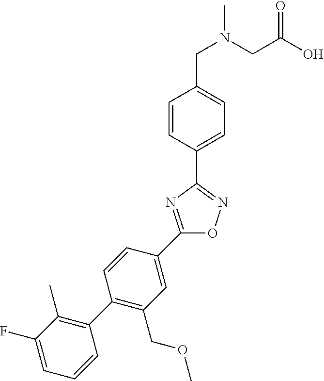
C1=CC(C2=NOC(C3=CC(COC)=C(C4=C(C)C(F)=CC=C4)C=C3)=N2)=CC=C1CN(C)CC(O)=O
